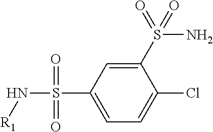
C1=C(S(N[R1])(=O)=O)C=C(S(=O)(N)=O)C(Cl)=C1
